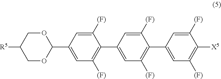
[R5]C1COC(C2=CC([(F)])=C(C3=CC([(F)])=C(C4=CC([(F)])=C([X5])C([(F)])=C4)C([(F)])=C3)C([(F)])=C2)OC1
